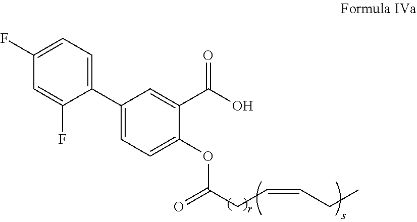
C1(F)=CC=C(C2=CC=C(OC(CC=CCC)=O)C(C(O)=O)=C2)C(F)=C1
